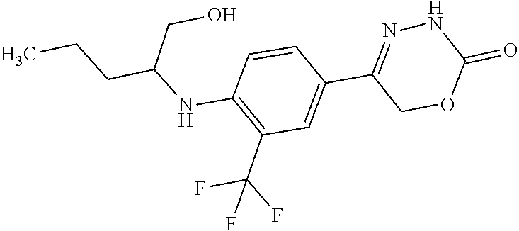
FC(F)(C1=C(NC(CCC)CO)C=CC(C2=NNC(=O)OC2)=C1)F
